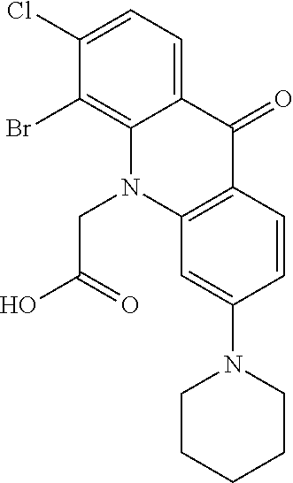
C12=C(Br)C(Cl)=CC=C1C(=O)C1=C(N2CC(O)=O)C=C(N2CCCCC2)C=C1
